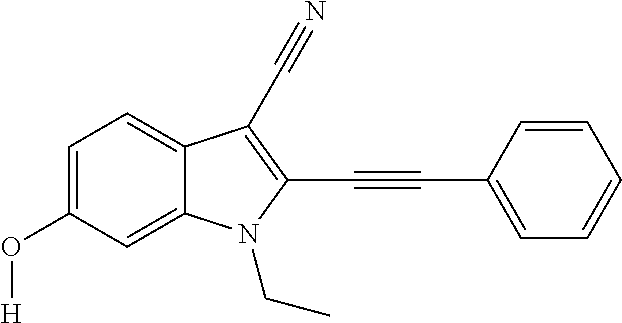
C1=C(O[H])C=C2C(=C1)C(C#N)=C(C#CC1=CC=CC=C1)N2CC
